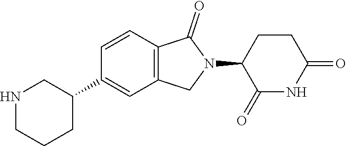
C1=CC2=C(C=C1C1CNCCC1)CN(C1C(=O)NC(=O)CC1)C2=O
